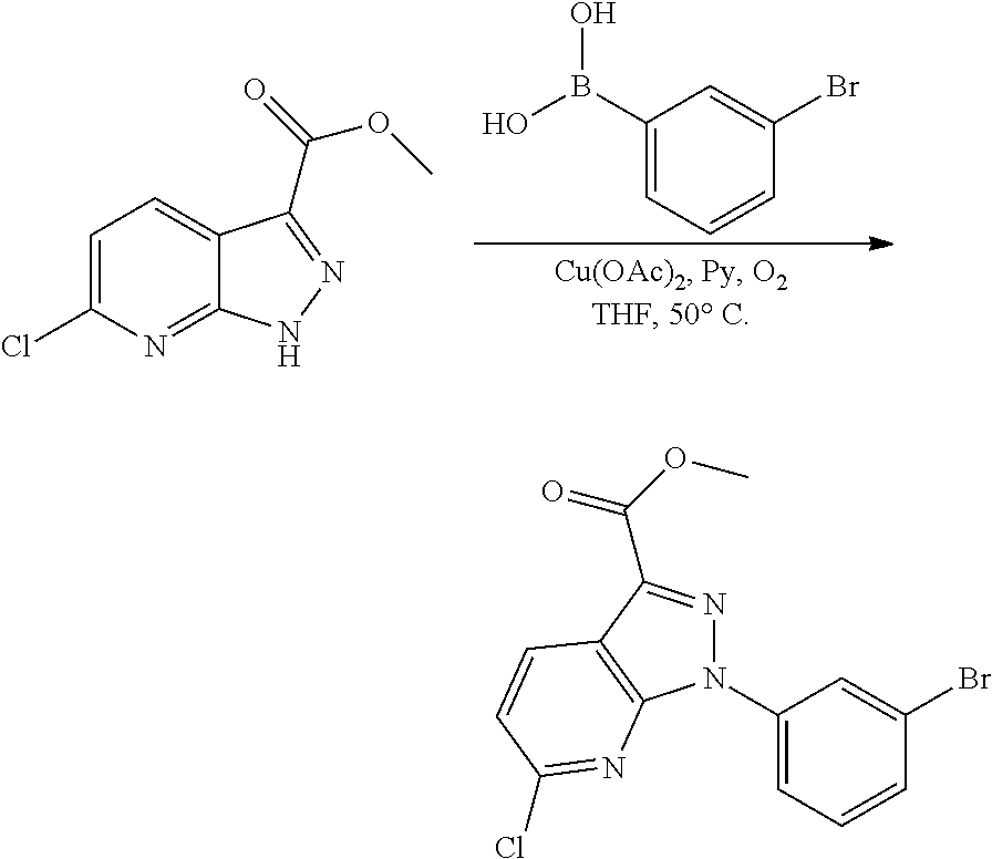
C1(Cl)=CC=C2C(=N1)NN=C2C(OC)=O.C1(B(O)O)=CC=CC(Br)=C1.C1(N2N=C(C(OC)=O)C3=C2N=C(Cl)C=C3)=CC=CC(Br)=C1
